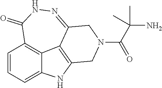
C(C(N)(C)C)(N1CC2=C3C4=C(C=CC=C4N2)C(=O)NN=C3C1)=O
